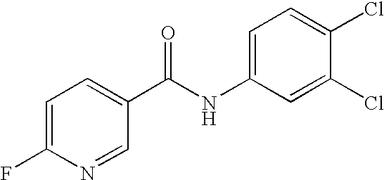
C1=C(F)N=CC(C(NC2=CC=C(Cl)C(Cl)=C2)=O)=C1
